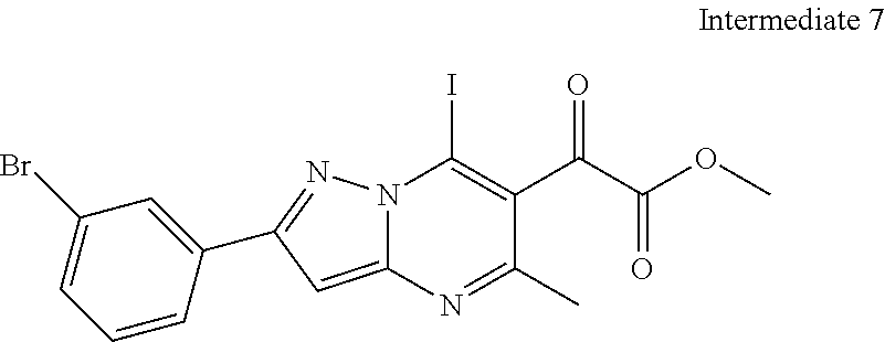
C1(C2=NN3C(=C2)N=C(C)C(C(C(OC)=O)=O)=C3I)=CC(Br)=CC=C1
